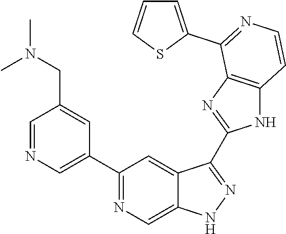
C1=NC=C(C2=NC=C3C(=C2)C(C2=NC4=C(N2)C=CN=C4C2=CC=CS2)=NN3)C=C1CN(C)C
